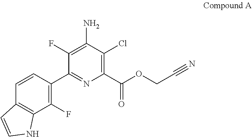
N1=C(C2=C(F)C3=C(C=C2)C=CN3)C(F)=C(N)C(Cl)=C1C(OCC#N)=O
